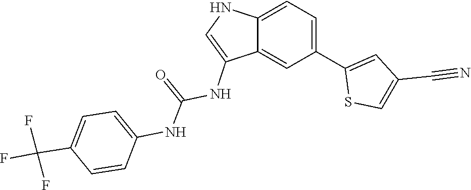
C1=C(C(F)(F)F)C=CC(NC(=O)NC2=CNC3=CC=C(C4=CC(C#N)=CS4)C=C23)=C1
